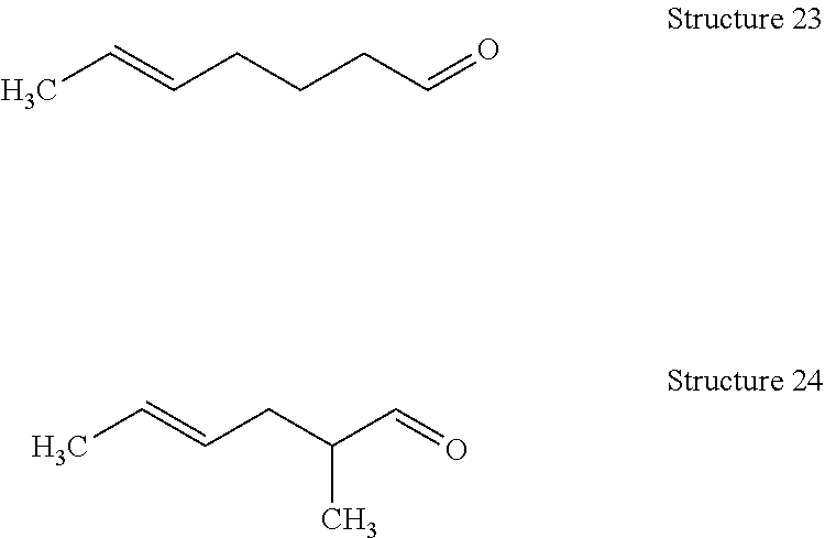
CC=CCCCC=O.CC=CCC(C=O)C
